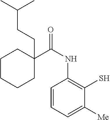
C1CCCC(C(NC2=C(S)C([Me])=CC=C2)=O)(CCC(C)C)C1
